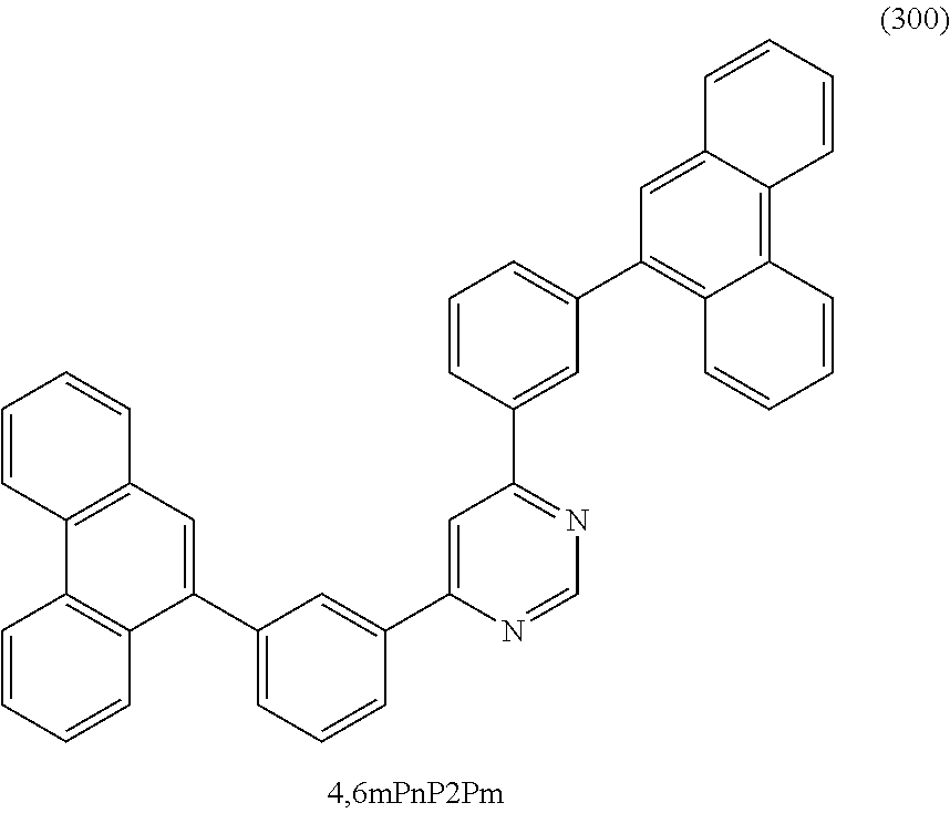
C1=CC=CC2=C1C1=C(C=C2C2=CC=CC(C3=CC(C4=CC(C5=C6C(=C7C(=C5)C=CC=C7)C=CC=C6)=CC=C4)=NC=N3)=C2)C=CC=C1
